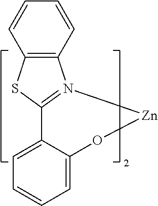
C1=C2C(=CC=C1)C1=N([Zn]O2)C2=C(S1)C=CC=C2
